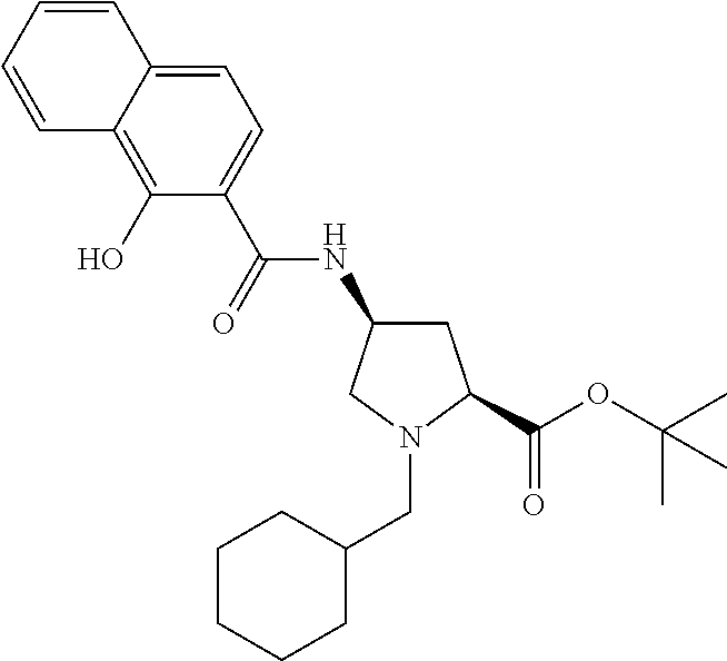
C1CCCC(CN2CC(NC(=O)C3=CC=C4C(=C3O)C=CC=C4)CC2C(=O)OC(C)(C)C)C1
